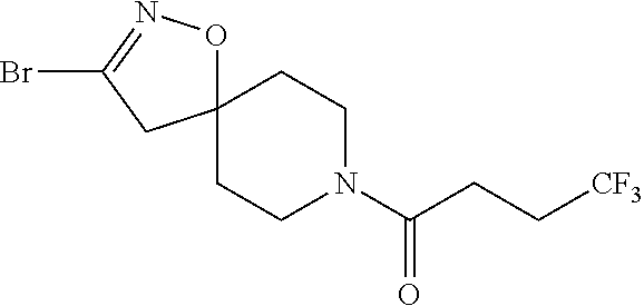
C12(ON=C(Br)C1)CCN(C(CC[CF3])=O)CC2
